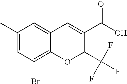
C1(C(O)=O)=CC2=CC(C)=CC(Br)=C2OC1C(F)(F)F
